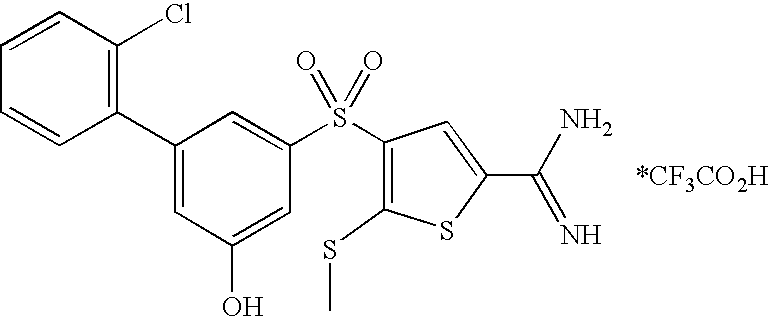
C1(C2=C(Cl)C=CC=C2)=CC(O)=CC(S(C2=C(SC)SC(C(N)=N)=C2)(=O)=O)=C1.[*CF3CO2H]
